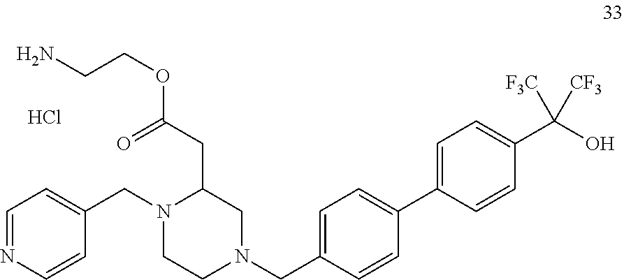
C1=NC=CC(CN2CCN(CC3=CC=C(C4=CC=C(C(O)([CF3])[F3C])C=C4)C=C3)CC2CC(OCCN)=O)=C1.Cl
